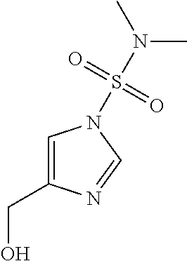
C1=C(CO)N=CN1S(=O)(=O)N(C)C
